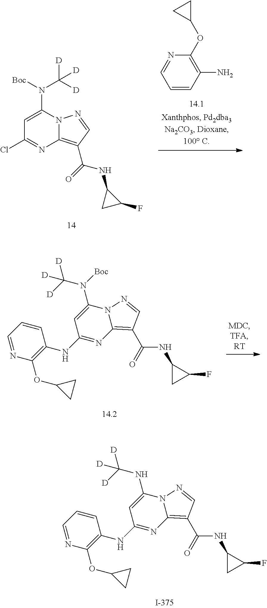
C(NC1CC1F)(=O)C1=C2N=C(NC3=C(OC4CC4)N=CC=C3)C=C(NC([D])([D])[D])N2N=C1.C1=C(N(C([D])([D])[D])[Boc])N2C(=C(C(NC3CC3F)=O)C=N2)N=C1Cl.C1=CC(N)=C(OC2CC2)N=C1.C(NC1CC1F)(=O)C1=C2N=C(NC3=C(OC4CC4)N=CC=C3)C=C(N([Boc])C([D])([D])[D])N2N=C1
